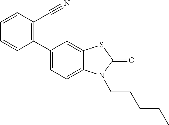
C1(C2=CC=C3C(=C2)SC(=O)N3CCCCC)=C(C#N)C=CC=C1
